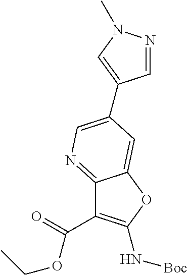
O=C(C1=C(N[Boc])OC2=CC(C3=CN(C)N=C3)=CN=C12)OCC
